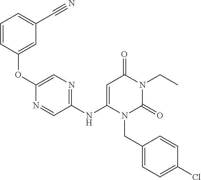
C1(NC2=CC(=O)N(CC)C(=O)N2CC2=CC=C(Cl)C=C2)=NC=C(OC2=CC(C#N)=CC=C2)N=C1
